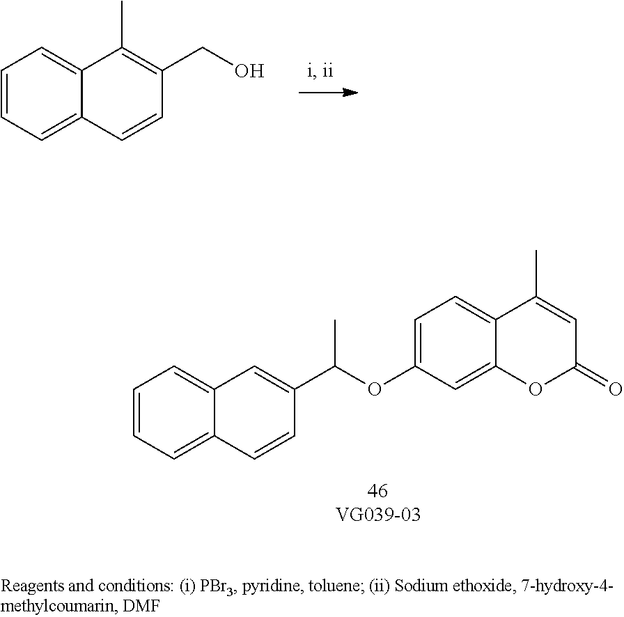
C1=CC=C2C(=C1)C(C)=C(CO)C=C2.C1=C(OC(C2=CC3=CC=CC=C3C=C2)C)C=C2C(=C1)C(C)=CC(=O)O2
